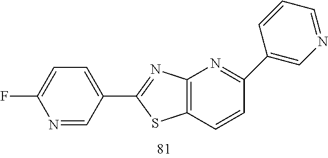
FC1=CC=C(C2=NC3=C(C=CC(C4=CN=CC=C4)=N3)S2)C=N1
